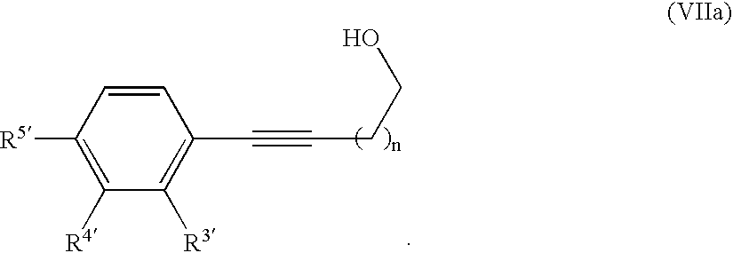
C1([R4])=C([R5])C=CC(C#CCCO)=C1[R3]
